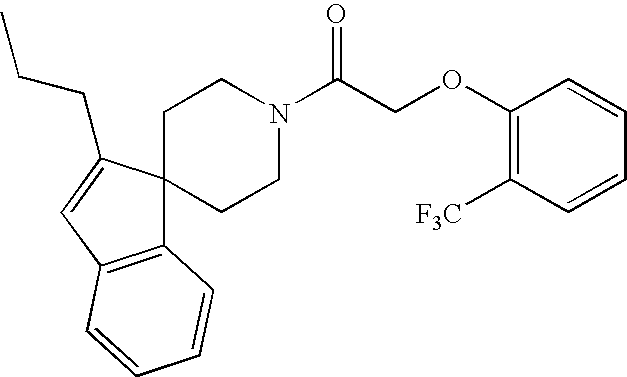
C12=C(C=C(CCC)C13CCN(C(COC1=C([F3C])C=CC=C1)=O)CC3)C=CC=C2
